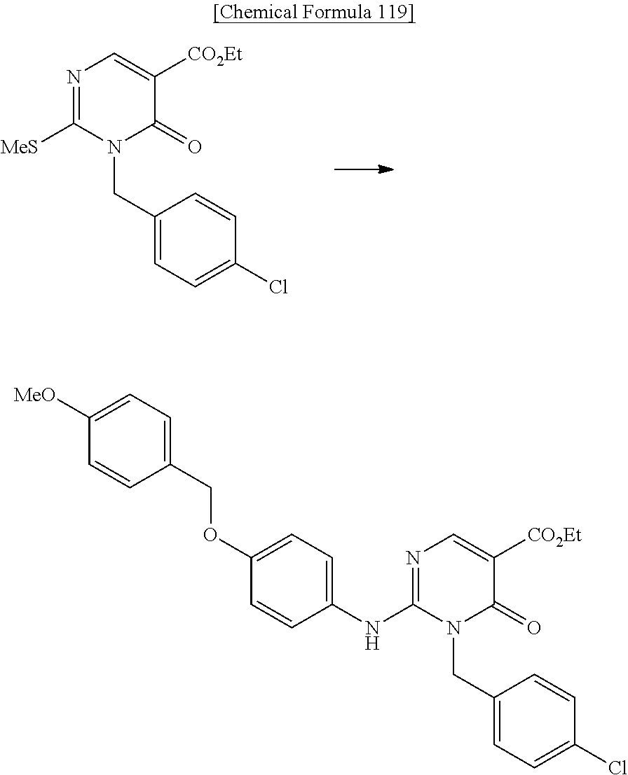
N1=C([MeS])N(CC2=CC=C(Cl)C=C2)C(=O)C([CO2Et])=C1.N1=C(NC2=CC=C(OCC3=CC=C([MeO])C=C3)C=C2)N(CC2=CC=C(Cl)C=C2)C(=O)C([CO2Et])=C1
